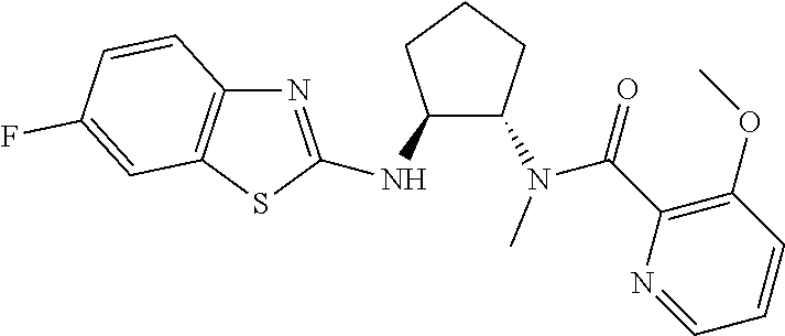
N1=C(NC2C(N(C(C3=C(OC)C=CC=N3)=O)C)CCC2)SC2=C1C=CC(F)=C2
